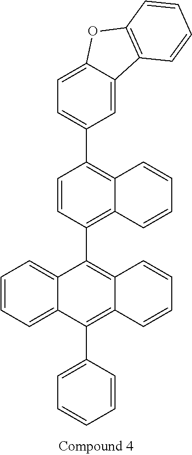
C1=C2C(=CC(C3=C4C(=C(C5=C6C(=C(C7=CC=CC=C7)C7=CC=CC=C57)C=CC=C6)C=C3)C=CC=C4)=C1)C1=C(O2)C=CC=C1
